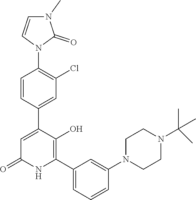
C1=C(C2=CC(Cl)=C(N3C(=O)N(C)C=C3)C=C2)C(O)=C(C2=CC=CC(N3CCN(C(C)(C)C)CC3)=C2)NC1=O
